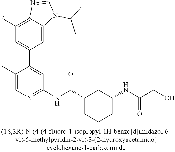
C1(F)=C2C(=CC(C3=CC(NC(C4CCCC(NC(=O)CO)C4)=O)=NC=C3C)=C1)N(C(C)C)C=N2
